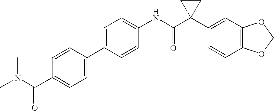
C1(NC(C2(C3=CC4=C(C=C3)OCO4)CC2)=O)=CC=C(C2=CC=C(C(N(C)C)=O)C=C2)C=C1
